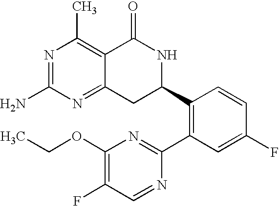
N1=C(N)N=C2C(=C1C)C(=O)NC(C1=C(C3=NC(OCC)=C(F)C=N3)C=C(F)C=C1)C2
